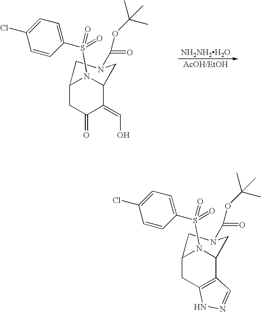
C12CC(=O)C(=CO)C(N1S(C1=CC=C(Cl)C=C1)(=O)=O)CN(C(OC(C)(C)C)=O)C2.[NH2NH2H2O].C12CC3=C(C(N1S(C1=CC=C(Cl)C=C1)(=O)=O)CN(C(OC(C)(C)C)=O)C2)C=NN3
